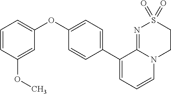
C1(OC2=CC=CC(OC)=C2)=CC=C(C2=CC=CN3C2=NS(=O)(=O)CC3)C=C1
